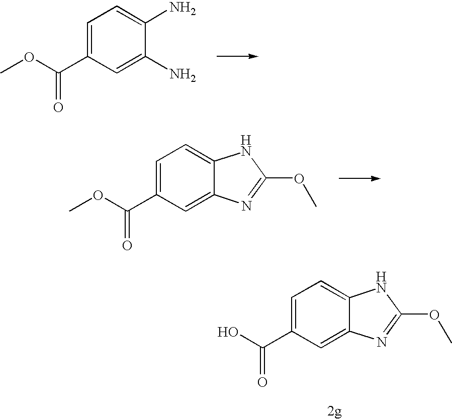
C1=C(C(O)=O)C=C2C(=C1)NC(OC)=N2.C1=C(C(OC)=O)C=C(N)C(N)=C1.C1=C(C(OC)=O)C=C2C(=C1)NC(OC)=N2
